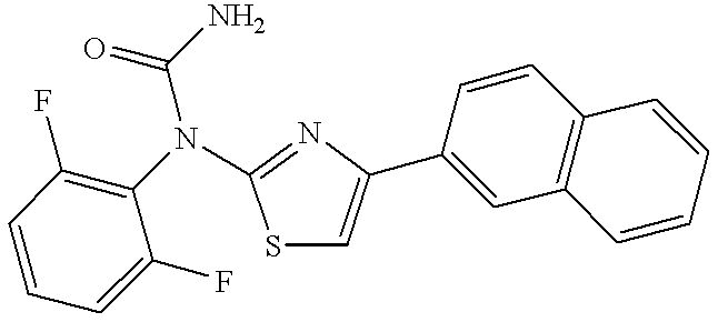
C1=CC(F)=C(N(C2=NC(C3=CC4=C(C=C3)C=CC=C4)=CS2)C(=O)N)C(F)=C1
